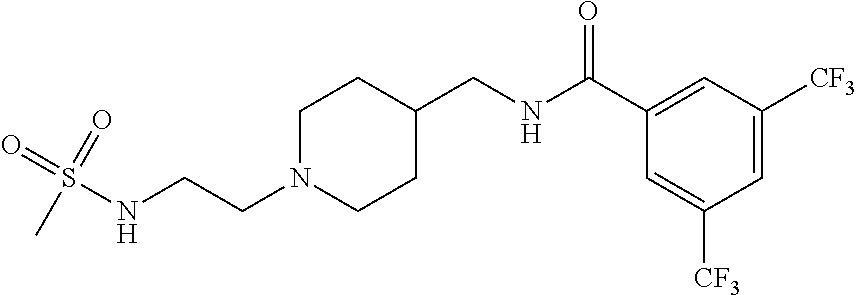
C1N(CCNS(C)(=O)=O)CCC(CNC(C2=CC([CF3])=CC([CF3])=C2)=O)C1
